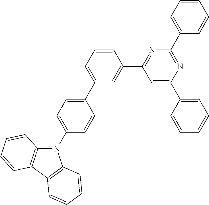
C1=C(C2=CC=C(N3C4=C(C5=C3C=CC=C5)C=CC=C4)C=C2)C=C(C2=NC(C3=CC=CC=C3)=NC(C3=CC=CC=C3)=C2)C=C1
